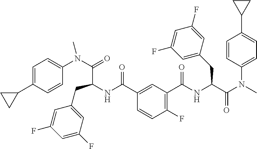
C(NC(C(N(C)C1=CC=C(C2CC2)C=C1)=O)CC1=CC(F)=CC(F)=C1)(=O)C1=C(F)C=CC(C(NC(CC2=CC(F)=CC(F)=C2)C(N(C2=CC=C(C3CC3)C=C2)C)=O)=O)=C1
